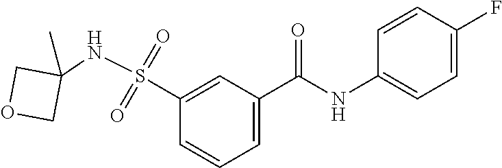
C1=C(C(NC2=CC=C(F)C=C2)=O)C=C(S(=O)(=O)NC2(C)COC2)C=C1
